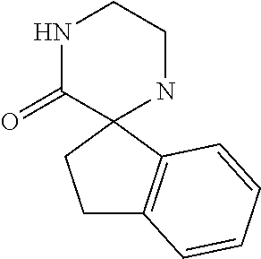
C12(NCCNC1=O)CCC1=C2C=CC=C1
